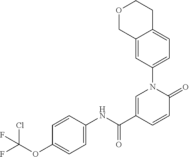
C1=C(C(NC2=CC=C(OC(F)(Cl)F)C=C2)=O)C=CC(=O)N1C1=CC=C2C(=C1)COCC2
